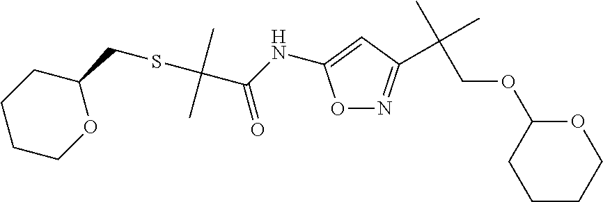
O1N=C(C(C)(C)COC2CCCCO2)C=C1NC(C(SCC1CCCCO1)(C)C)=O
